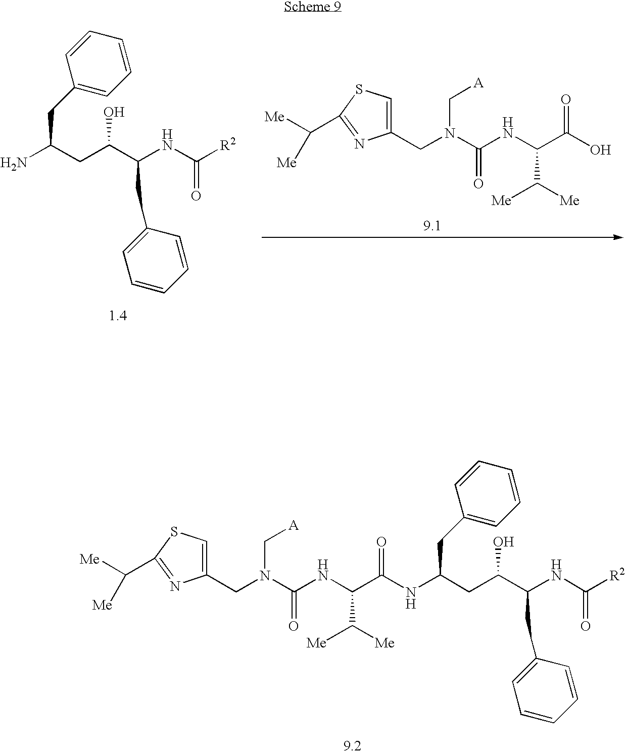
OC(C(NC(N(C[A])CC1=CSC(C([Me])[Me])=N1)=O)C([Me])[Me])=O.C1(CC(N)CC(C(NC([R2])=O)CC2=CC=CC=C2)O)=CC=CC=C1.C(C(NC(C(NC(N(C[A])CC1=CSC(C([Me])[Me])=N1)=O)C([Me])[Me])=O)CC(C(NC([R2])=O)CC1=CC=CC=C1)O)C1=CC=CC=C1
